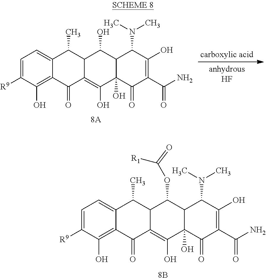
C1=C([R9])C(O)=C2C(=C1)C(C)C1C(=C(O)C3(O)C(C1OC([R1])=O)C(N(C)C)C(O)=C(C(N)=O)C3=O)C2=O.[8B].C1=C([R9])C(O)=C2C(=C1)C(C)C1C(=C(O)C3(O)C(C1O)C(N(C)C)C(O)=C(C(N)=O)C3=O)C2=O.[8A]
